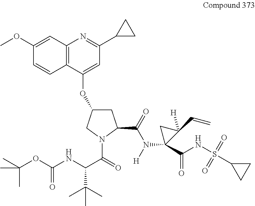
C(OC(NC(C(=O)N1C(C(=O)N([H])C2(C(NS(C3CC3)(=O)=O)=O)C(C=C)([H])C2)CC(OC2=CC(C3CC3)=NC3=C2C=CC(OC)=C3)C1)C(C)(C)C)=O)(C)(C)C
